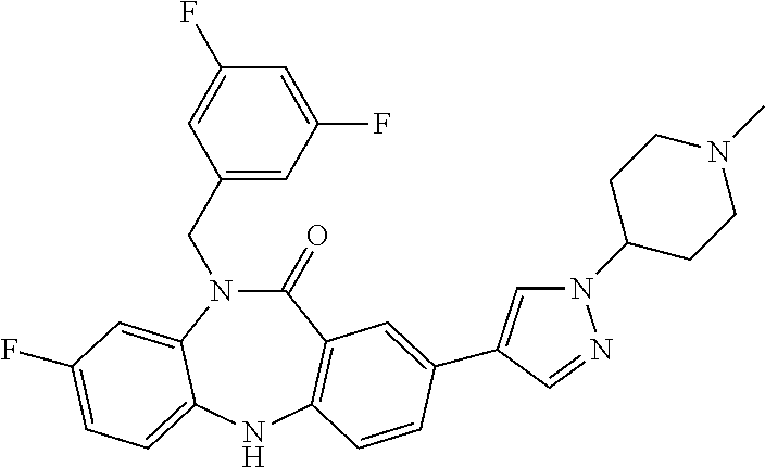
C(N1C(=O)C2=C(NC3=CC=C(F)C=C13)C=CC(C1=CN(C3CCN(C)CC3)N=C1)=C2)C1=CC(F)=CC(F)=C1
